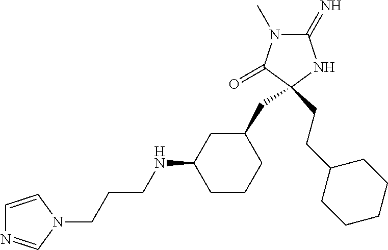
C1(=N)N(C)C(=O)C(CC2CC(NCCCN3C=NC=C3)CCC2)(CCC2CCCCC2)N1
